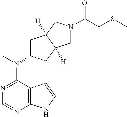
N1=C(N(C2CC3([H])C([H])(C2)CN(C(CSC)=O)C3)C)C2=C(N=C1)NC=C2
